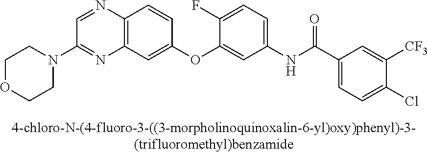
C12=C(C=C(OC3=CC(NC(C4=CC=C(Cl)C([CF3])=C4)=O)=CC=C3F)C=C1)N=C(N1CCOCC1)C=N2
